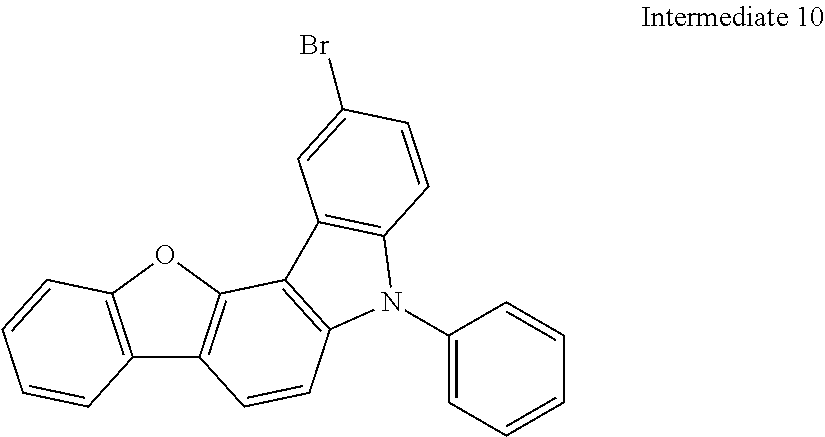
C12=C(OC3=C1C=CC1=C3C3=C(N1C1=CC=CC=C1)C=CC(Br)=C3)C=CC=C2
